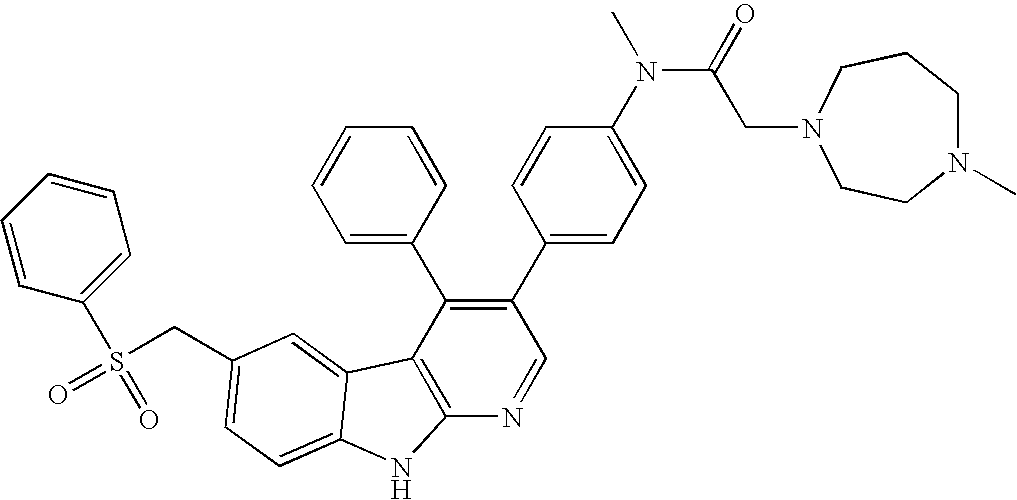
C(C1=CC=C2C(=C1)C1=C(N=CC(C3=CC=C(N(C)C(=O)CN4CCN(C)CCC4)C=C3)=C1C1=CC=CC=C1)N2)S(=O)(C1=CC=CC=C1)=O
